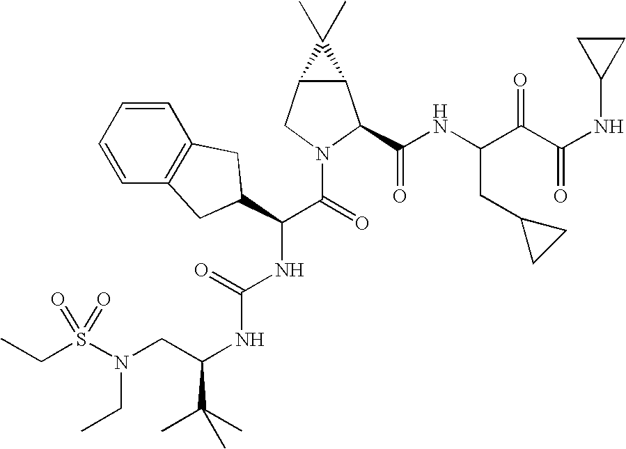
C1=CC=CC2=C1CC(C(C(=O)N1CC3C(C1C(NC(C(C(NC1CC1)=O)=O)CC1CC1)=O)C3(C)C)NC(NC(C(C)(C)C)CN(S(CC)(=O)=O)CC)=O)C2
